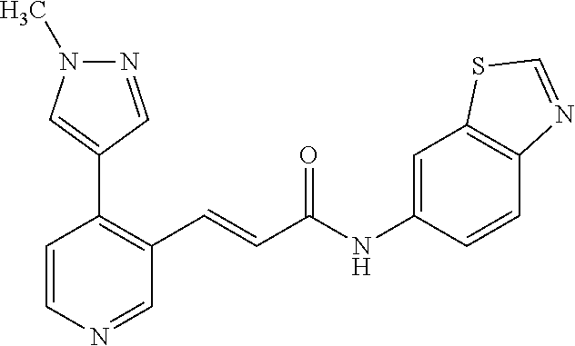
N1=CC(C2=C(C=CC(NC3=CC4=C(C=C3)N=CS4)=O)C=NC=C2)=CN1C
